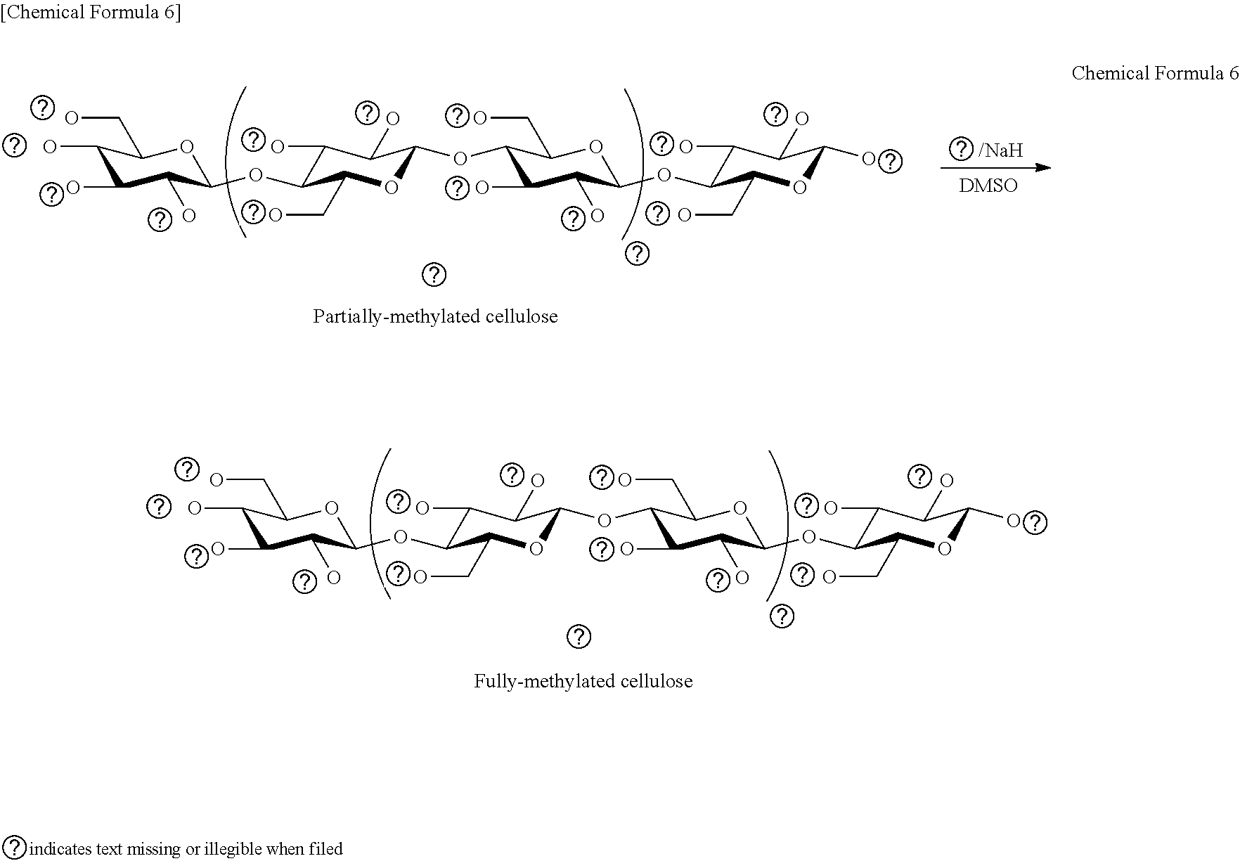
C1(O)C(O)C(O)C(OC2C(O)C(O)C(OC3C(O)C(O)C(OC4C(O)C(O)C(O)OC4CO)OC3CO)OC2CO)OC1CO.C1(O)C(O)C(O)C(OC2C(O)C(O)C(OC3C(O)C(O)C(OC4C(O)C(O)C(O)OC4CO)OC3CO)OC2CO)OC1CO
